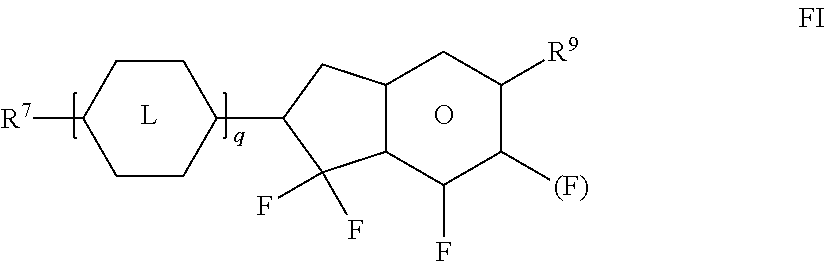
C1CC([R7])CCC1C1C(F)(F)C2C(C1)CC([R9])C([(F)])C2F.O
